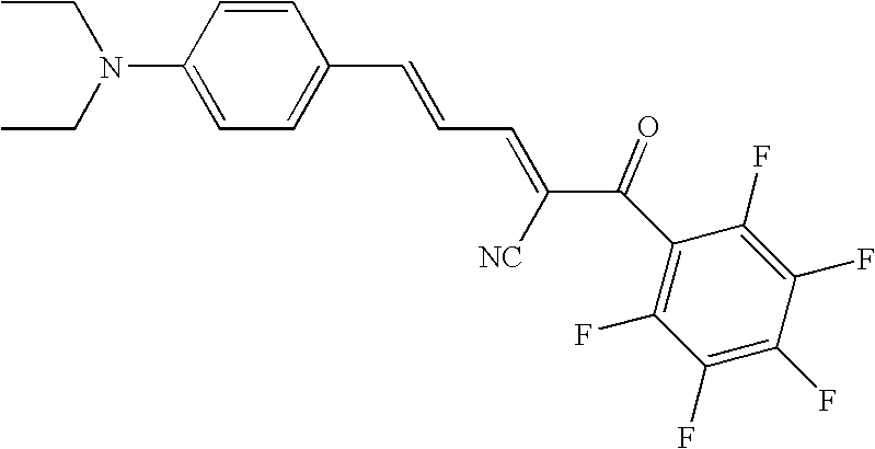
C1=CC(C=CC=C(C(C2=C(F)C(F)=C(F)C(F)=C2F)=O)[NC])=CC=C1N(CC)CC
